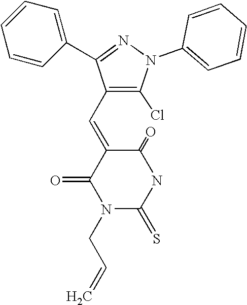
C1(=O)C(=CC2=C(Cl)N(C3=CC=CC=C3)N=C2C2=CC=CC=C2)C(=O)N(CC=C)C(=S)N1
